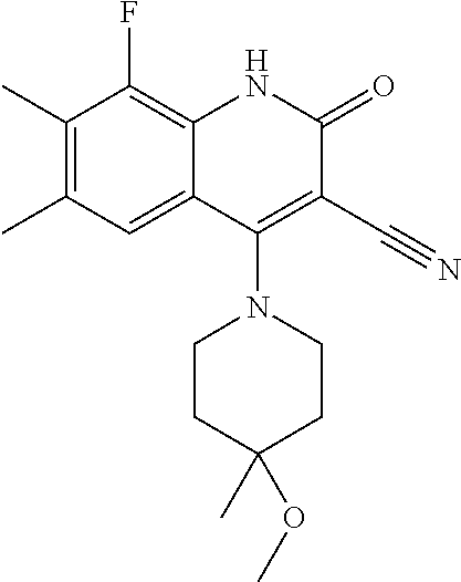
C1(C)=C(C)C=C2C(=C1F)NC(=O)C(C#N)=C2N1CCC(C)(OC)CC1
